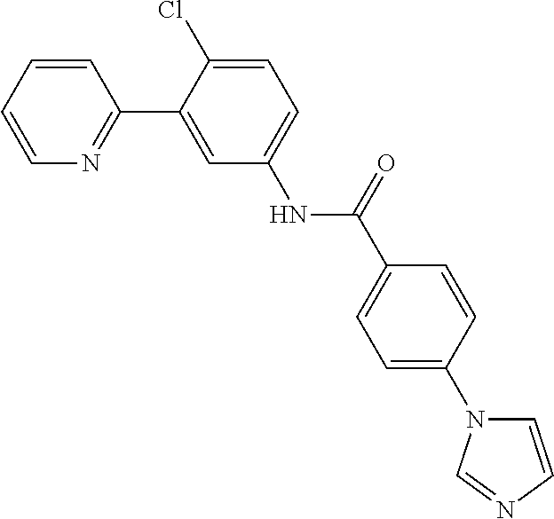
C1=CC=CN=C1C1=CC(NC(=O)C2=CC=C(N3C=CN=C3)C=C2)=CC=C1Cl
